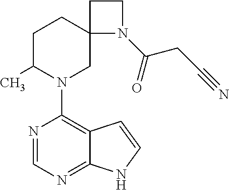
N1=CN=C2C(=C1N1CC3(CCC1C)N(C(CC#N)=O)CC3)C=CN2
